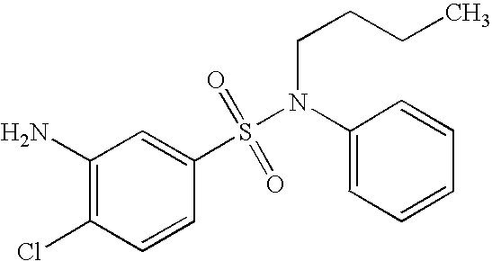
N(S(C1=CC(N)=C(Cl)C=C1)(=O)=O)(C1=CC=CC=C1)CCCC
